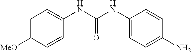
C1=C([MeO])C=CC(NC(=O)NC2=CC=C(N)C=C2)=C1
